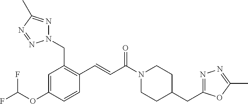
C1=C(OC(F)F)C=CC(C=CC(N2CCC(CC3=NN=C(C)O3)CC2)=O)=C1CN1N=C(C)N=N1
